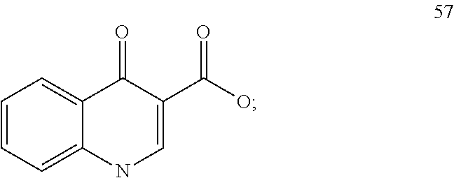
C1=CC=C2C(=C1)C(=O)C(C(O)=O)=CN2
